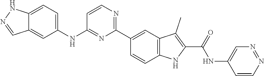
C1=C2C(=CC(NC3=NC(C4=CC5=C(C=C4)NC(C(NC4=CN=NC=C4)=O)=C5C)=NC=C3)=C1)C=NN2
